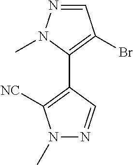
N1=CC(Br)=C(C2=C([NC])N(C)N=C2)N1C
